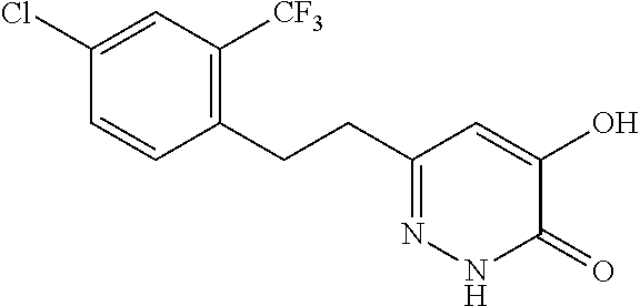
C1(Cl)=CC([CF3])=C(CCC2=NNC(=O)C(O)=C2)C=C1
